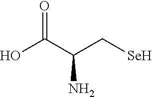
C(C(N)C[SeH])(O)=O
